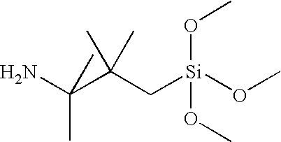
NC(C(C[Si](OC)(OC)OC)(C)C)(C)C
